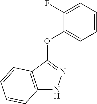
C1(F)=CC=CC=C1OC1=NNC2=C1C=CC=C2
